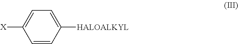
C1=CC([HALOALKYL])=CC=C1[X]
